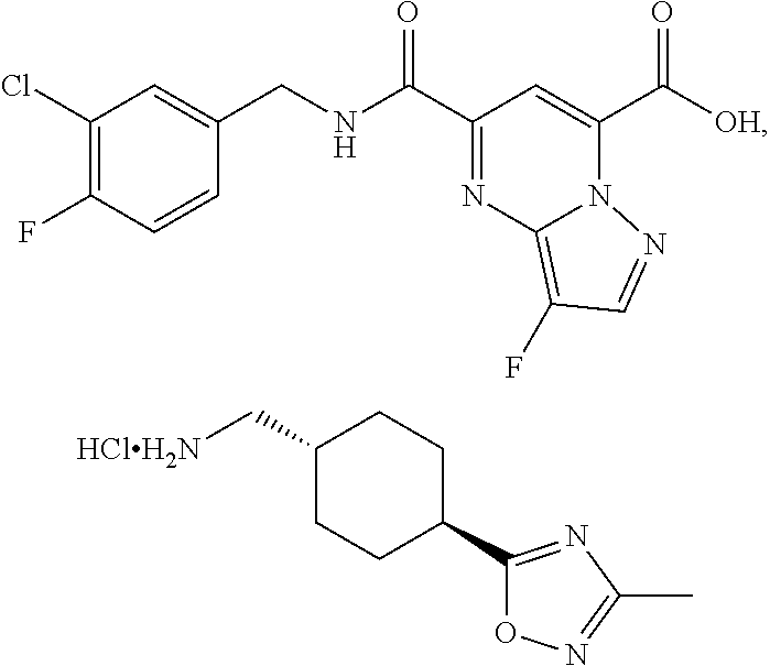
C1(Cl)=C(F)C=CC(CNC(C2=NC3=C(F)C=NN3C(C([OH])=O)=C2)=O)=C1.C1(C[HClH2N])CCC(C2=NC(C)=NO2)CC1
